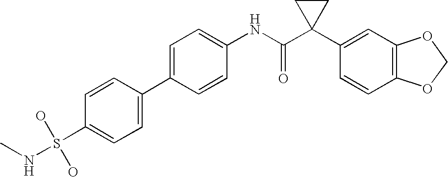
C1=C(C2=CC=C(S(O)(O)NC)C=C2)C=CC(NC(C2(C3=CC4=C(C=C3)OCO4)CC2)=O)=C1
